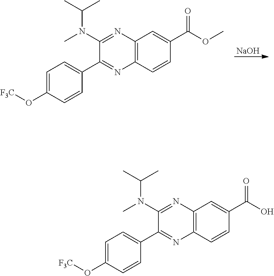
[NaOH].C12=C(C=CC(C(OC)=O)=C1)N=C(C1=CC=C(O[F3C])C=C1)C(N(C)C(C)C)=N2.C12=C(C=CC(C(O)=O)=C1)N=C(C1=CC=C(O[F3C])C=C1)C(N(C)C(C)C)=N2
